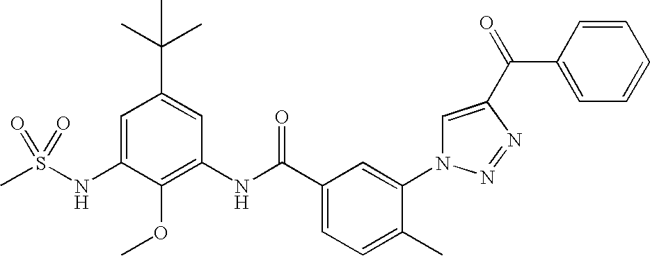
CS(NC1=CC(C(C)(C)C)=CC(NC(C2=CC=C(C)C(N3C=C(C(=O)C4=CC=CC=C4)N=N3)=C2)=O)=C1OC)(=O)=O
